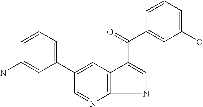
C1(C2=CC=CC(N)=C2)=CC2=C(N=C1)NC=C2C(C1=CC(O)=CC=C1)=O
